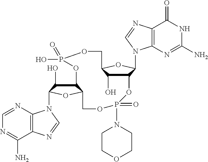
C12C(O)C(OC1N1C3=C(C(=O)NC(N)=N3)N=C1)COP(O)(=O)OC1C(O)C(N3C4=C(C(N)=NC=N4)N=C3)OC1COP(=O)(N1CCOCC1)O2
